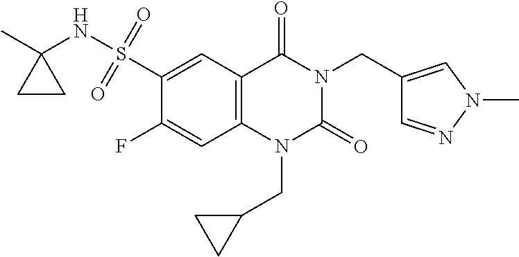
C1(F)=CC2=C(C=C1S(NC1(C)CC1)(=O)=O)C(=O)N(CC1=CN(C)N=C1)C(=O)N2CC1CC1
